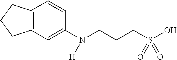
C12=C(C=C(N(CCCS(O)(=O)=O)[H])C=C1)CCC2
